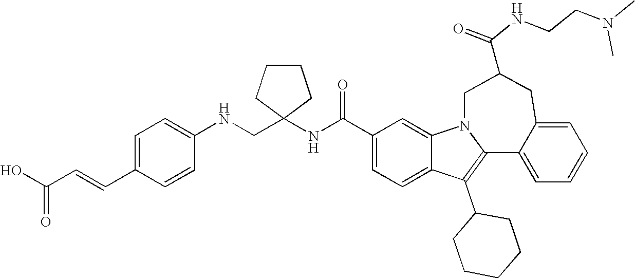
C1(C(NC2(CNC3=CC=C(C=CC(O)=O)C=C3)CCCC2)=O)=CC=C2C(=C1)N1C(=C2C2CCCCC2)C2=CC=CC=C2CC(C(NCCN(C)C)=O)C1
